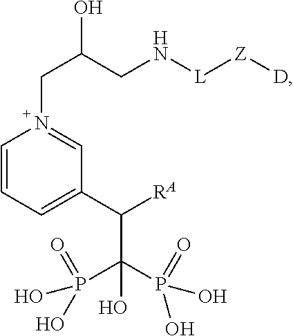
C1=CC=C(C([RA])C(P(O)(=O)O)(P(=O)(O)O)O)C=N1CC(CN[L][Z][D])O
